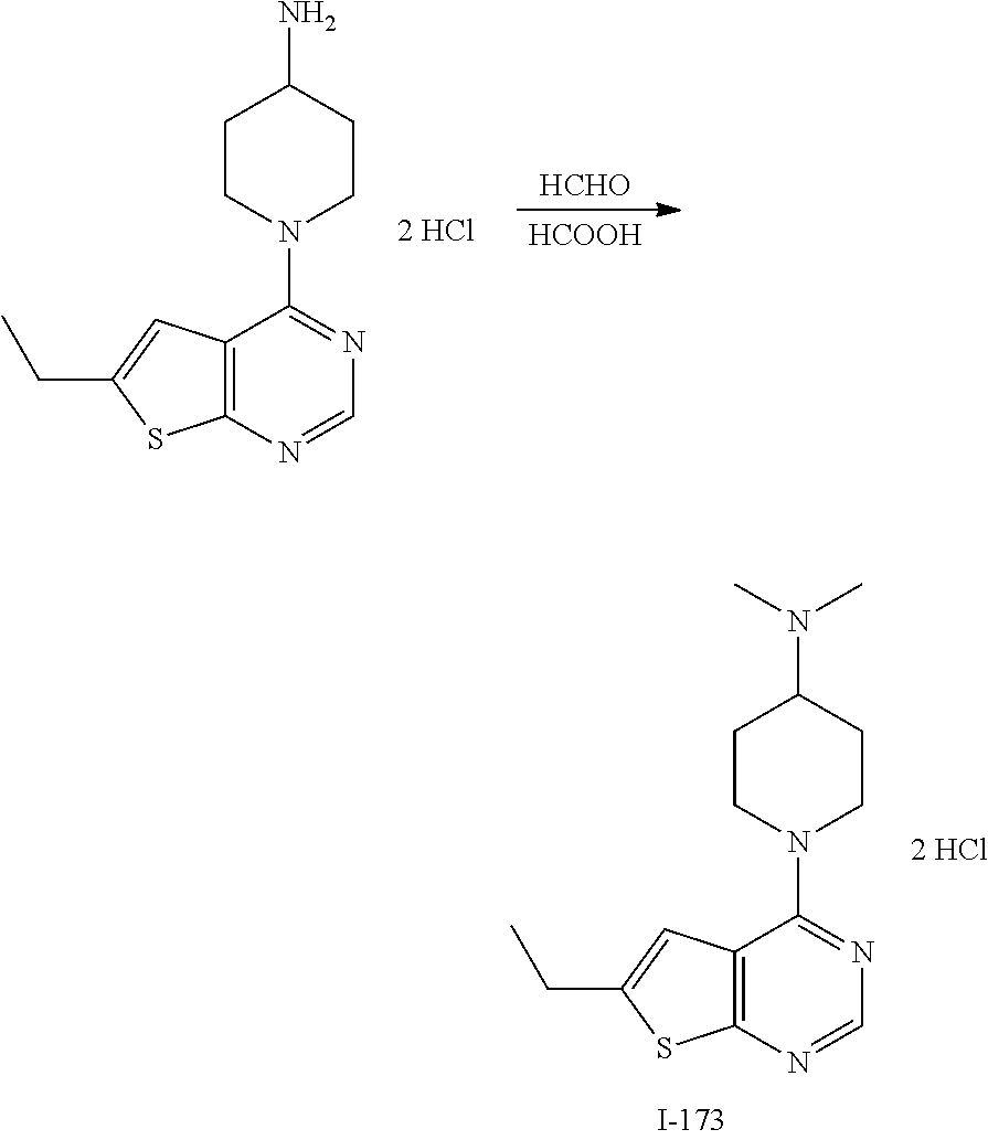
[HCOOH].[HCHO].C12=C(N=CN=C1N1CCC(N)CC1)SC(CC)=C2.C12=C(N=CN=C1N1CCC(N(C)C)CC1)SC(CC)=C2
